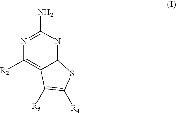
N1=C(N)N=C2C(=C1[R2])C([R3])=C([R4])S2
